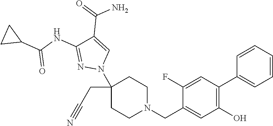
C1(N2C=C(C(=O)N)C(NC(C3CC3)=O)=N2)(CC#N)CCN(CC2=CC(O)=C(C3=CC=CC=C3)C=C2F)CC1
